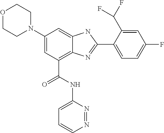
C1(N2CCOCC2)=CC(C(NC2=CC=CN=N2)=O)=C2C(=C1)NC(C1=CC=C(F)C=C1C(F)F)=N2
